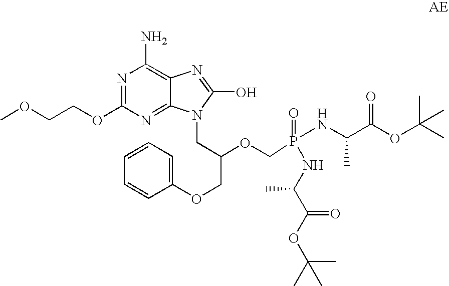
C12=NC(OCCOC)=NC(N)=C1N=C(O)N2CC(OCP(NC(C(OC(C)(C)C)=O)C)(=O)NC(C(OC(C)(C)C)=O)C)COC1=CC=CC=C1
